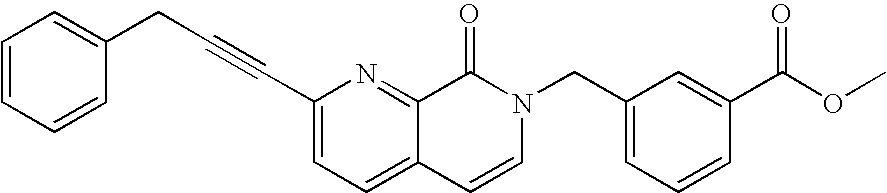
C1=CC=CC(CC#CC2=CC=C3C(=N2)C(=O)N(CC2=CC=CC(C(OC)=O)=C2)C=C3)=C1
